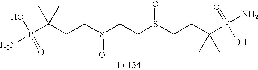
C(CCS(=O)CCS(=O)CCC(P(N)(=O)O)(C)C)(P(N)(O)=O)(C)C
